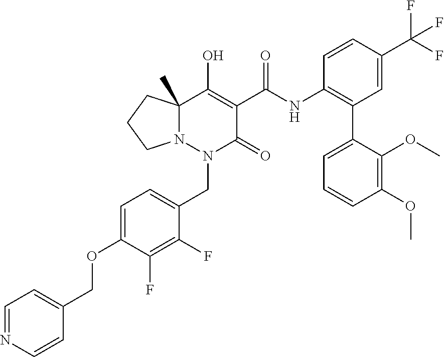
C1(NC(=O)C2=C(O)C3(C)N(N(CC4=CC=C(OCC5=CC=NC=C5)C(F)=C4F)C2=O)CCC3)=C(C2=CC=CC(OC)=C2OC)C=C(C(F)(F)F)C=C1
